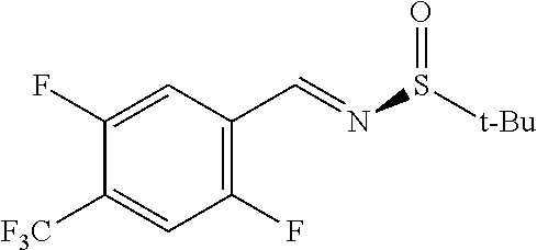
C1(F)=CC(C=NS([t-Bu])=O)=C(F)C=C1[F3C]
